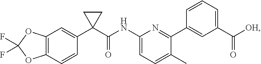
C1(NC(C2(C3=CC4=C(C=C3)OC(F)(F)O4)CC2)=O)=CC=C(C)C(C2=CC(C([OH])=O)=CC=C2)=N1
